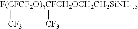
[F(CFCF2O)5CFCH2OCH2CH2SiNH1.5]([CF3])[CF3]
